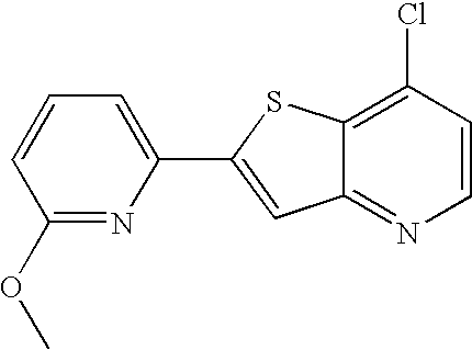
C12=NC=CC(Cl)=C1SC(C1=CC=CC(OC)=N1)=C2
